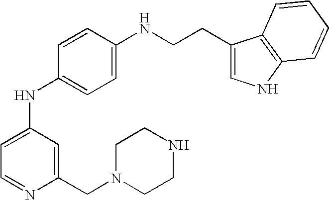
C1=CC(NCCC2=CNC3=C2C=CC=C3)=CC=C1NC1=CC=NC(CN2CCNCC2)=C1
